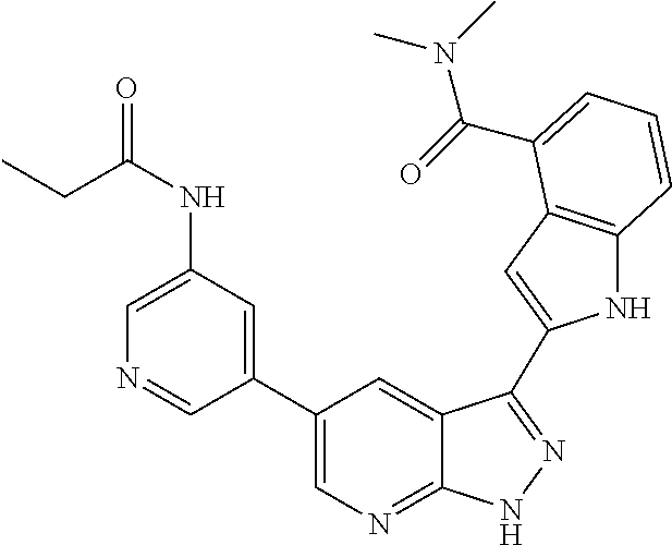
C1(C2=CN=C3C(=C2)C(C2=CC4=C(N2)C=CC=C4C(=O)N(C)C)=NN3)=CC(NC(=O)CC)=CN=C1
